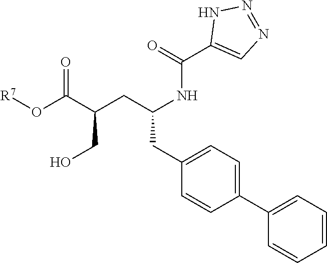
C1=C(CC(CC(C(O[R7])=O)CO)NC(C2=CN=NN2)=O)C=CC(C2=CC=CC=C2)=C1
